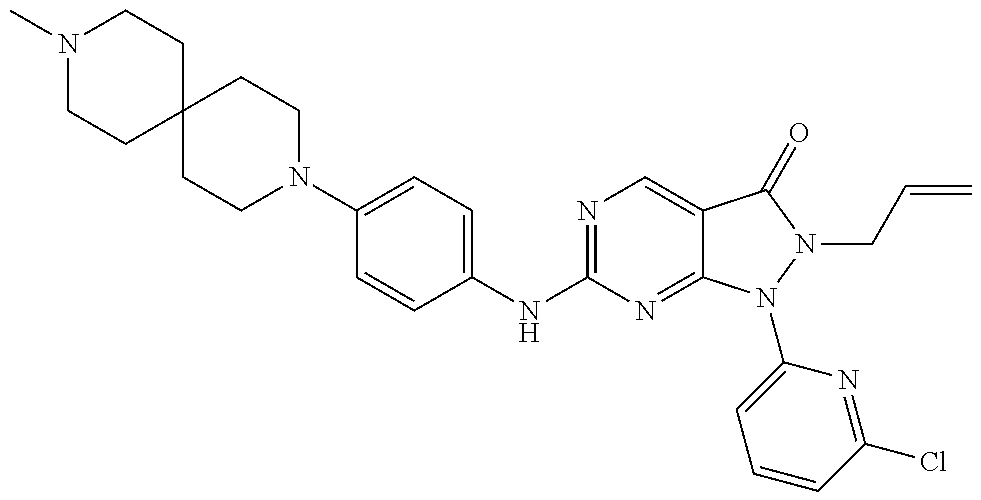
N1(C)CCC2(CC1)CCN(C1=CC=C(NC3=NC=C4C(=N3)N(C3=CC=CC(Cl)=N3)N(CC=C)C4=O)C=C1)CC2
